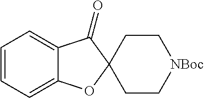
C1=CC=C2C(=C1)C(=O)C1(O2)CC[NBoc]CC1
